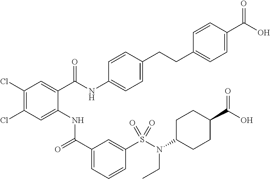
C1(Cl)=C(Cl)C=C(NC(C2=CC=CC(S(N(CC)C3CCC(C(=O)O)CC3)(=O)=O)=C2)=O)C(C(NC2=CC=C(CCC3=CC=C(C(O)=O)C=C3)C=C2)=O)=C1
